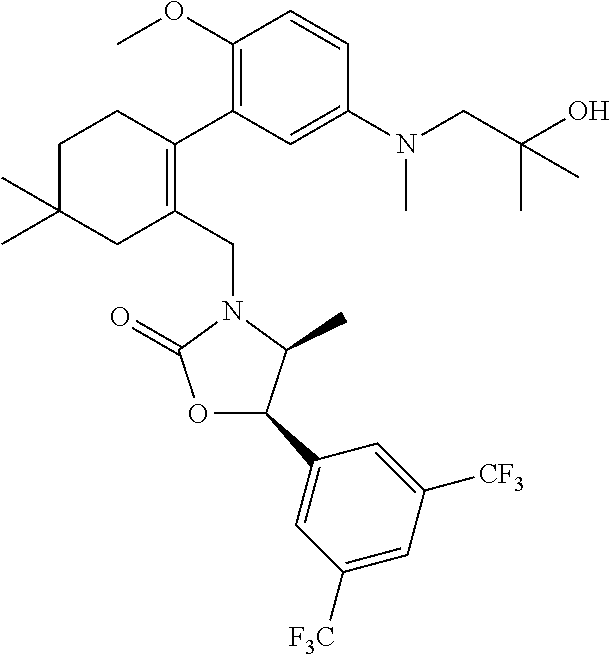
C1C(C)(C)CC(CN2C(=O)OC(C3=CC([F3C])=CC([CF3])=C3)C2C)=C(C2=C(OC)C=CC(N(CC(O)(C)C)C)=C2)C1
